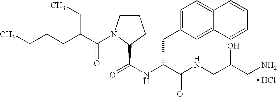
C1CN(C(C(CCCC)CC)=O)C(C(NC(C(NCC(CN)O)=O)CC2=CC=C3C(=C2)C=CC=C3)=O)C1.[ HCl]
